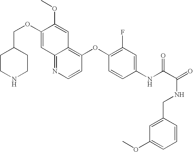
C(OC1=CC2=NC=CC(OC3=C(F)C=C(NC(C(=O)NCC4=CC(OC)=CC=C4)=O)C=C3)=C2C=C1OC)C1CCNCC1
